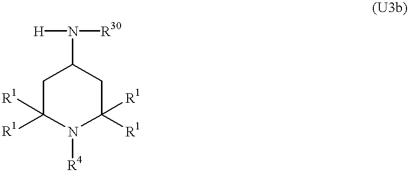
C1C([R1])([R1])N([R4])C([R1])([R1])CC1N([H])[R30]
